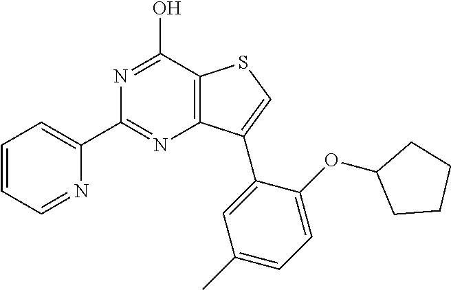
N1=C(O)C2=C(N=C1C1=CC=CC=N1)C(C1=CC(C)=CC=C1OC1CCCC1)=CS2
